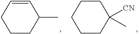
C1(C)C=CCCC1.C1([CN])(C)CCCCC1
